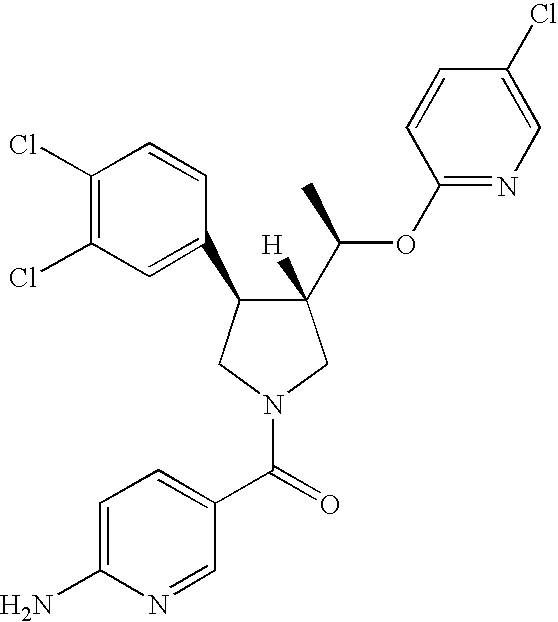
C1(Cl)=C(Cl)C=C(C2C(C(C)OC3=NC=C(Cl)C=C3)([H])CN(C(=O)C3=CC=C(N)N=C3)C2)C=C1
